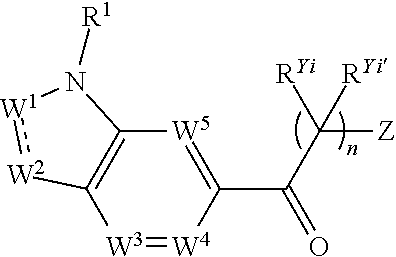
[W3]1=[W4]C(C(C([RYi])([Z])[RYi])=O)=[W5]C2=C1[W2]:[W1]N2[R1]
